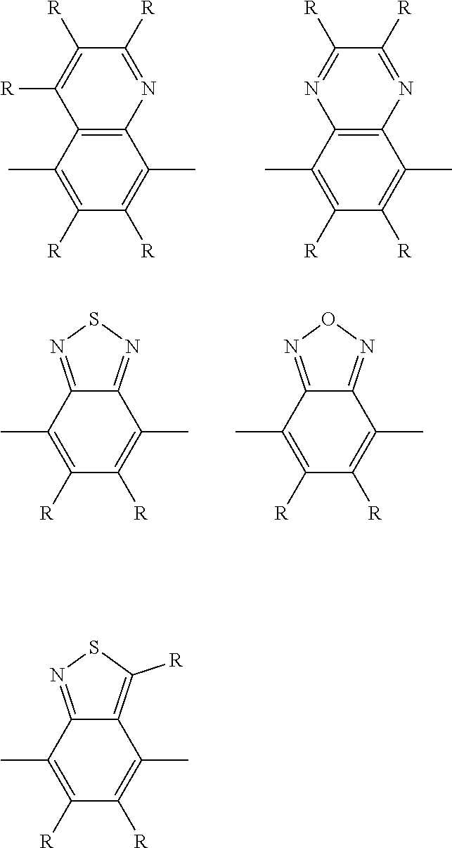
C12=C(C(C)=C([R])C([R])=C1C)C([R])=C([R])C([R])=N2.C12=C(C(C)=C([R])C([R])=C1C)N=C([R])C([R])=N2.C1([R])=C(C)C2=NSN=C2C(C)=C1[R].C1([R])=C(C)C2=NON=C2C(C)=C1[R].C1([R])=C(C)C2=NSC([R])=C2C(C)=C1[R]
